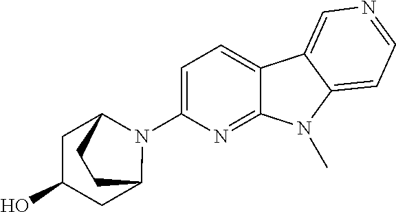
C1=C(N2C3CC(O)CC2CC3)N=C2C(=C1)C1=CN=CC=C1N2C
